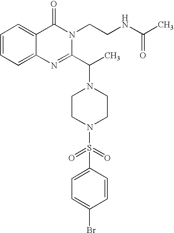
C1=CC=C2C(=C1)C(=O)N(CCNC(C)=O)C(C(C)N1CCN(S(C3=CC=C(Br)C=C3)(=O)=O)CC1)=N2
